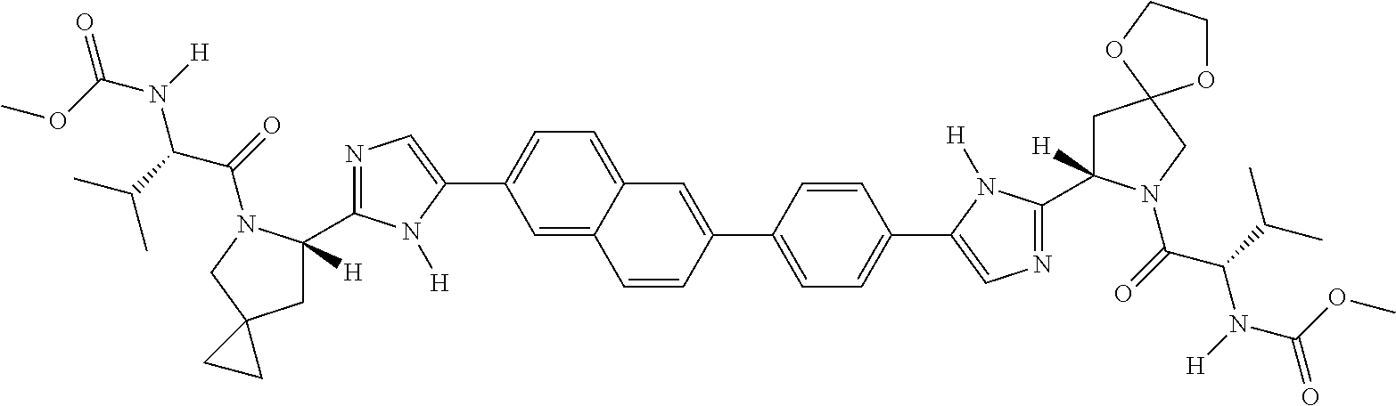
COC(=O)N(C(C(=O)N1C(C2=NC=C(C3=CC=C4C(=C3)C=CC(C3=CC=C(C5=CN=C(C6([H])CC7(CN6C(=O)C(C(C)C)N([H])C(OC)=O)OCCO7)N5[H])C=C3)=C4)N2[H])([H])CC2(C1)CC2)C(C)C)[H]
